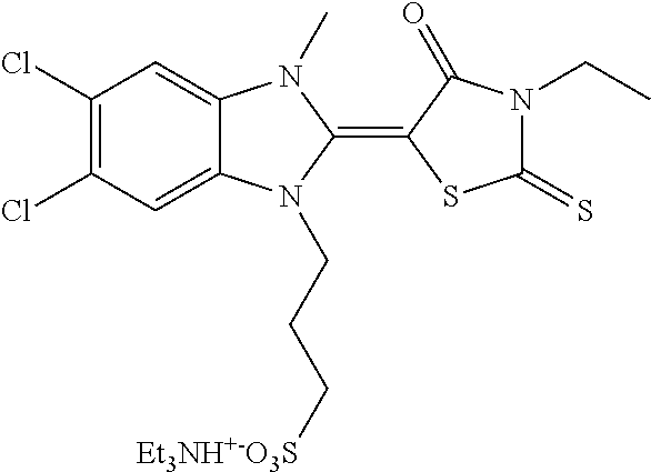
C1(Cl)=C(Cl)C=C2C(=C1)N(C)C(=C1SC(=S)N(CC)C1=O)N2CCC[Et3NH+-O3S]
